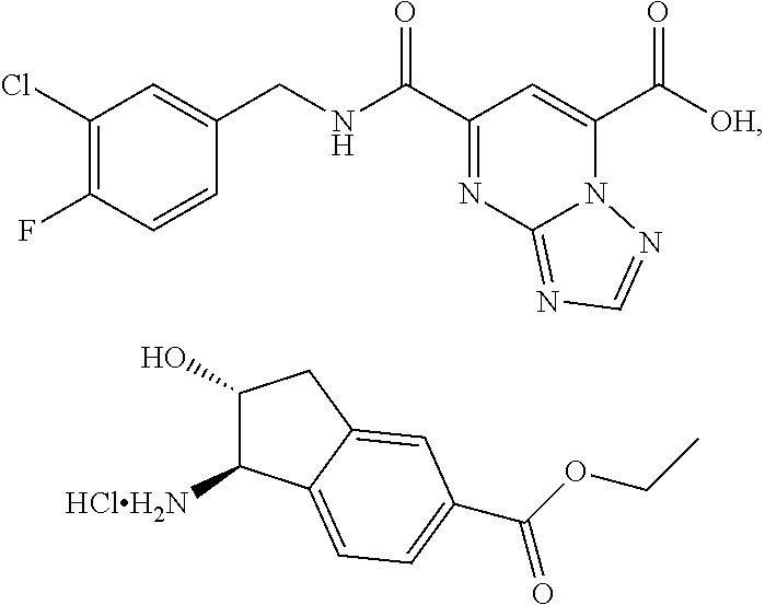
C1(Cl)=C(F)C=CC(CNC(C2=NC3=NC=NN3C(C([OH])=O)=C2)=O)=C1.C1(O)C([HClH2N])C2=CC=C(C(OCC)=O)C=C2C1
